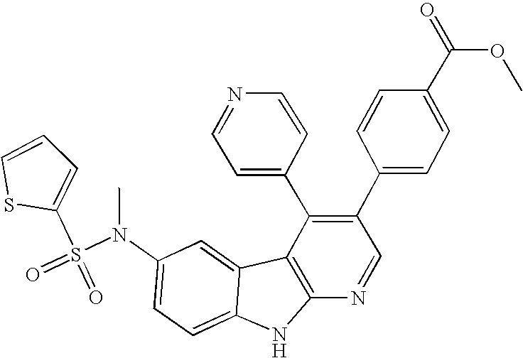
C1=CC=C(S(=O)(=O)N(C2=CC=C3C(=C2)C2=C(N3)N=CC(C3=CC=C(C(OC)=O)C=C3)=C2C2=CC=NC=C2)C)S1
